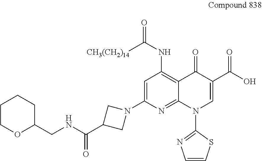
C1COC(CNC(C2CN(C3=CC(NC([CH3(CH2)14])=O)=C4C(=N3)N(C3=NC=CS3)C=C(C(O)=O)C4=O)C2)=O)CC1
